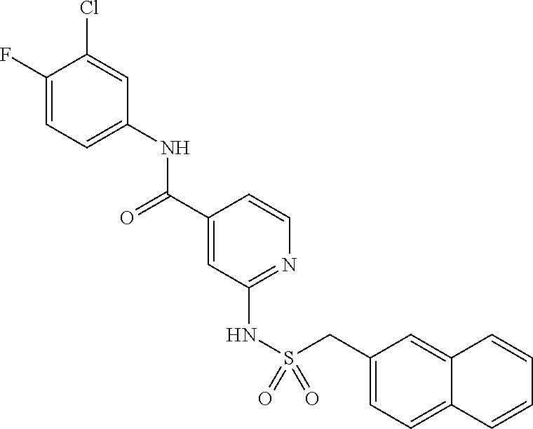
C1(F)=CC=C(NC(C2=CC(NS(=O)(=O)CC3=CC=C4C(=C3)C=CC=C4)=NC=C2)=O)C=C1Cl
